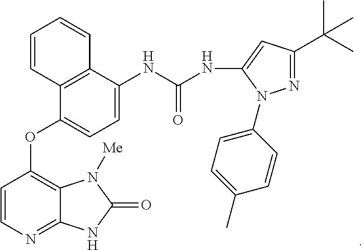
C1=CN=C2C(=C1OC1=CC=C(NC(NC3=CC(C(C)(C)C)=NN3C3=CC=C(C)C=C3)=O)C3=C1C=CC=C3)N([Me])C(=O)N2
